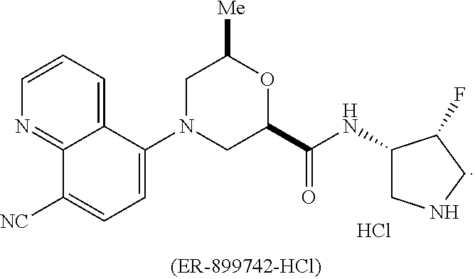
N1=C2C(=CC=C1)C(N1CC(C(NC3CNCC3F)=O)OC([Me])C1)=CC=C2[NC].Cl
